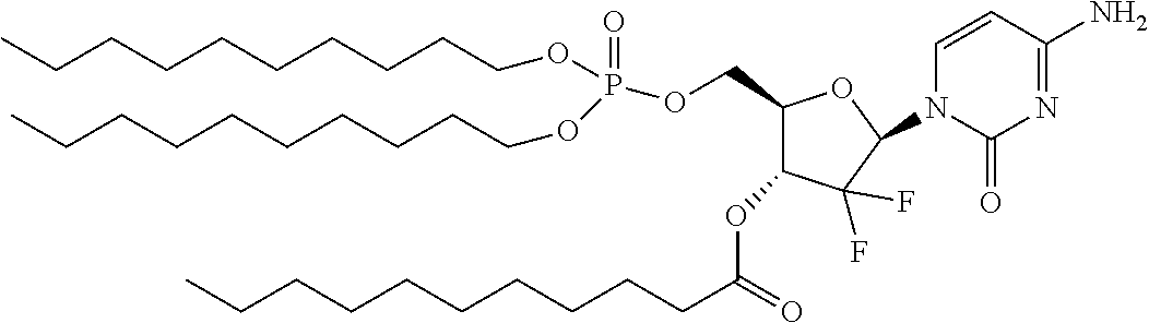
N1=C(N)C=CN(C2C(F)(F)C(OC(CCCCCCCCCC)=O)C(COP(=O)(OCCCCCCCCCC)OCCCCCCCCCC)O2)C1=O
